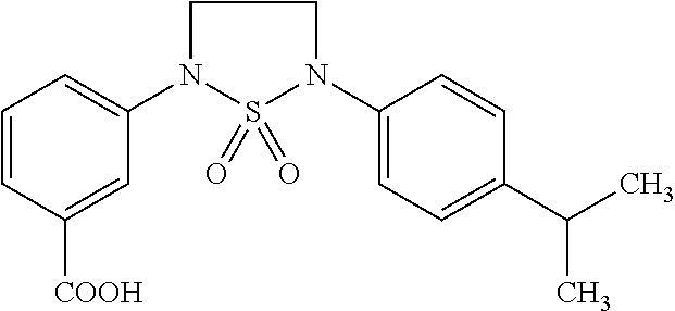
C1=CC([COOH])=CC(N2S(=O)(=O)N(C3=CC=C(C(C)C)C=C3)CC2)=C1
